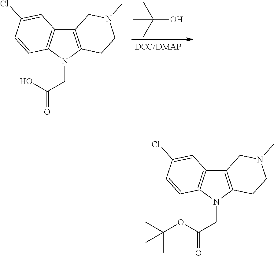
C12=C(N(CC(O)=O)C3=C1C=C(Cl)C=C3)CCN(C)C2.CC(C)(C)O.C12=C(N(CC(OC(C)(C)C)=O)C3=C1C=C(Cl)C=C3)CCN(C)C2
